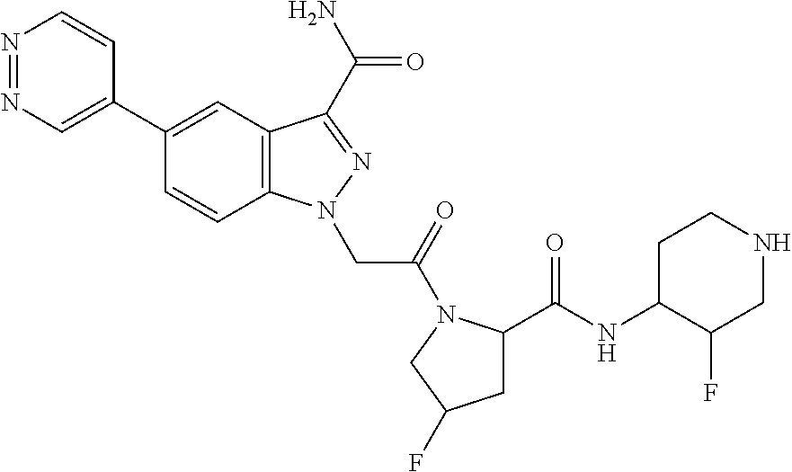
N1=NC=C(C2=CC3=C(C=C2)N(CC(=O)N2C(C(NC4CCNCC4F)=O)CC(F)C2)N=C3C(N)=O)C=C1
